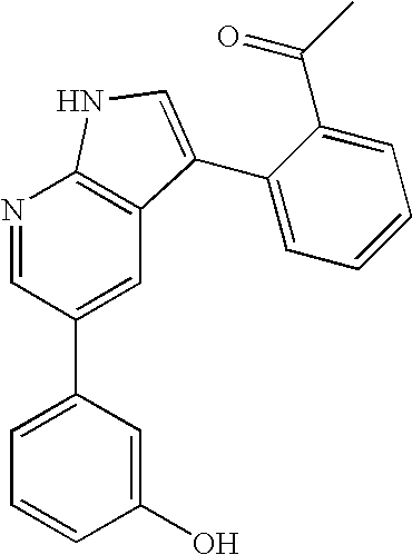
N1=CC(C2=CC=CC(O)=C2)=CC2=C1NC=C2C1=CC=CC=C1C(C)=O
